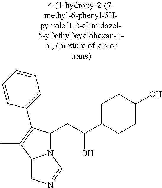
N12C(CC(C3CCC(O)CC3)O)C(C3=CC=CC=C3)=C(C)C1=CN=C2
